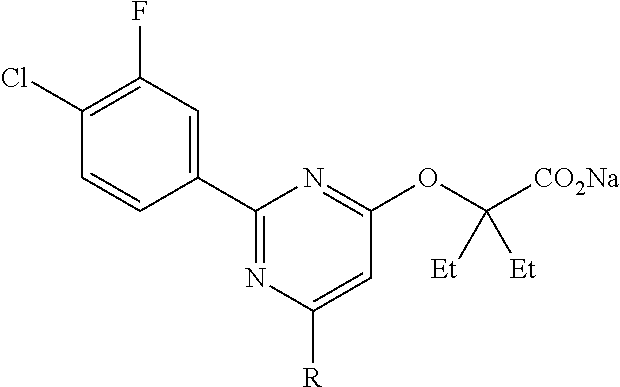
C1(Cl)=C(F)C=C(C2=NC([R])=CC(OC([CO2Na])([Et])[Et])=N2)C=C1
